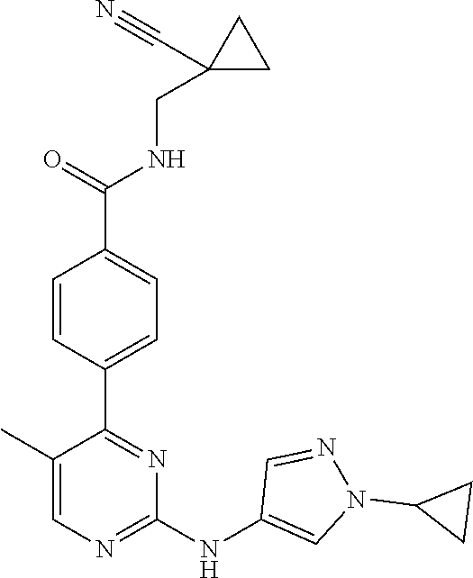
C1(C2=NC(NC3=CN(C4CC4)N=C3)=NC=C2C)=CC=C(C(NCC2(C#N)CC2)=O)C=C1
